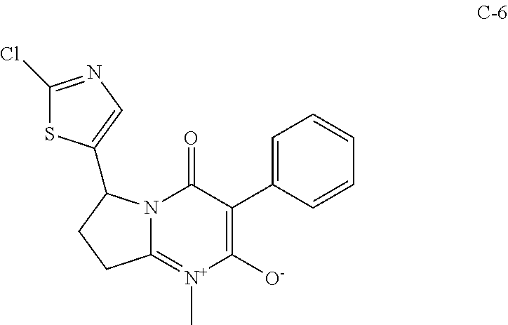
N12C(=[N+](C)C([O-])=C(C3=CC=CC=C3)C1=O)CCC2C1=CN=C(Cl)S1
